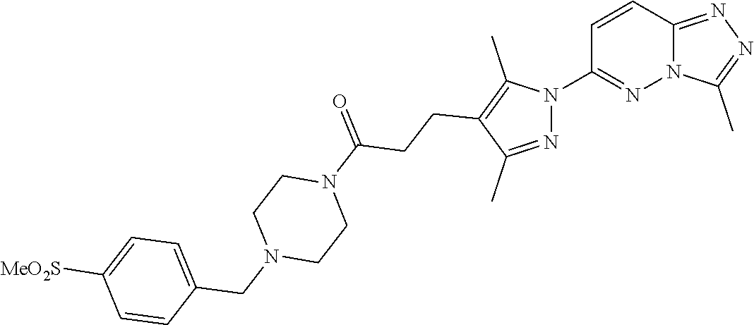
C12=NN=C(C)N1N=C(N1N=C(C)C(CCC(N3CCN(CC4=CC=C([MeO2S])C=C4)CC3)=O)=C1C)C=C2
